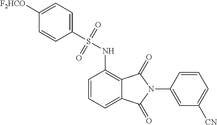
C1(N2C(=O)C3=C(NS(=O)(=O)C4=CC=C([F2HCO])C=C4)C=CC=C3C2=O)=CC([CN])=CC=C1
